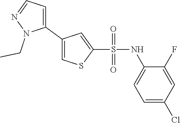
C1=C(NS(C2=CC(C3=CC=NN3CC)=CS2)(=O)=O)C(F)=CC(Cl)=C1
